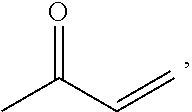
O=C(C=C)C
